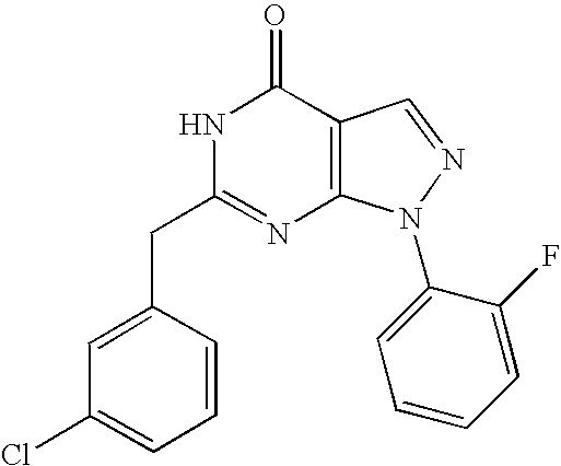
C1=NN(C2=CC=CC=C2F)C2=C1C(=O)NC(CC1=CC(Cl)=CC=C1)=N2
